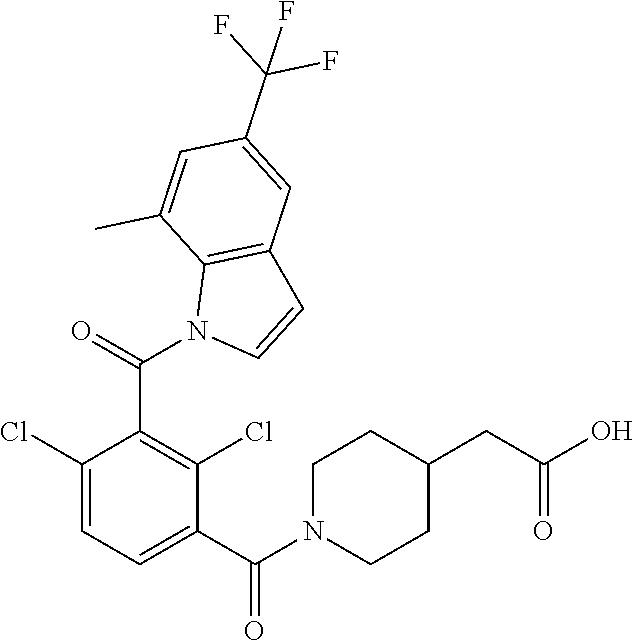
C1(Cl)=CC=C(C(N2CCC(CC(O)=O)CC2)=O)C(Cl)=C1C(N1C=CC2=C1C(C)=CC(C(F)(F)F)=C2)=O
